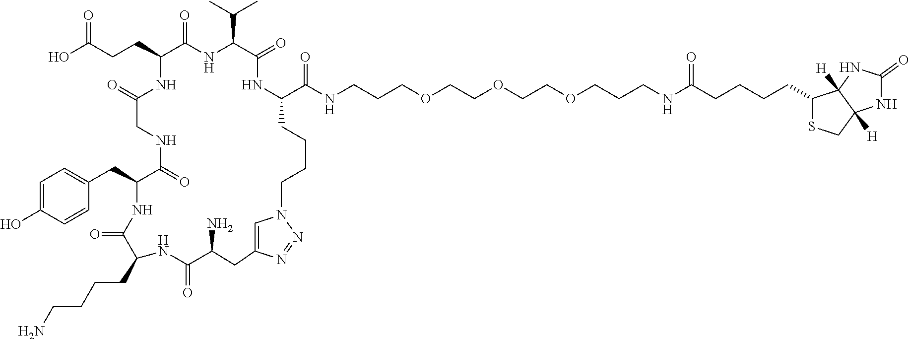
C(CCCC1C(=O)NC(CC2=CC=C(O)C=C2)C(=O)NCC(=O)NC(CCC(O)=O)C(=O)NC(C(C)C)C(=O)NC(C(NCCCOCCOCCOCCCNC(CCCCC2SCC3([H])C2([H])NC(=O)N3)=O)=O)CCCCN2C=C(CC(N)C(=O)N1)N=N2)N
